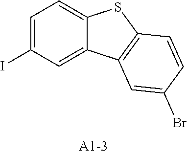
C1=C(I)C=C2C(=C1)SC1=C2C=C(Br)C=C1
